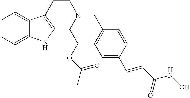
C1=CC=C2C(=C1)C(CCN(CC1=CC=C(C=CC(NO)=O)C=C1)CCOC(=O)C)=CN2
